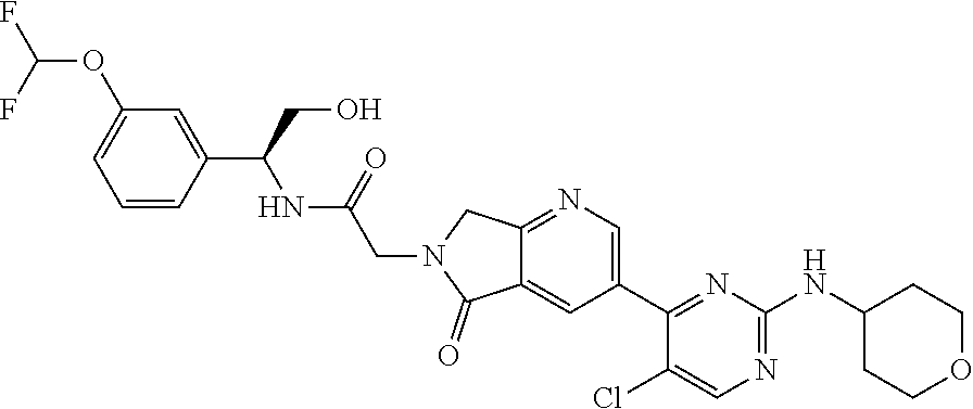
C1(C2=CN=C3C(=C2)C(=O)N(CC(NC(C2=CC(OC(F)F)=CC=C2)CO)=O)C3)=NC(NC2CCOCC2)=NC=C1Cl
